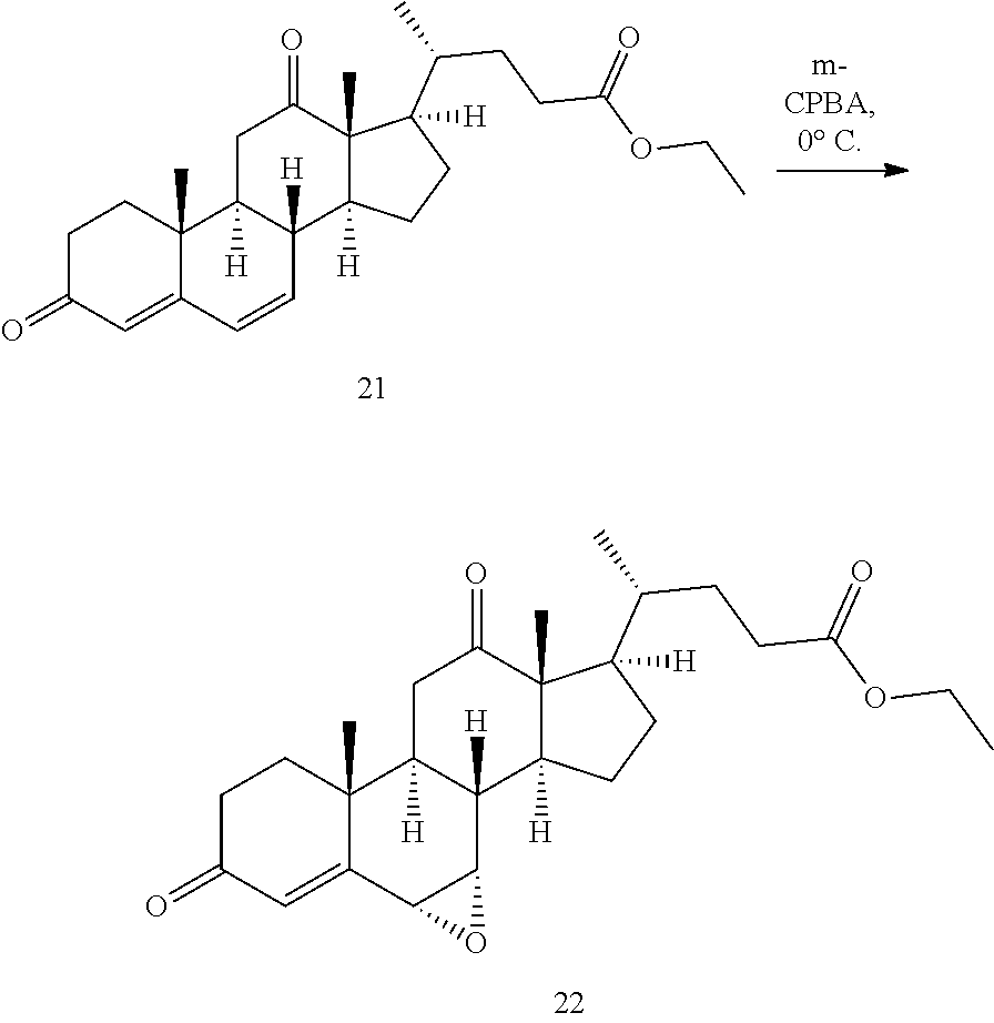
C1C(=O)C=C2C(C)(C1)C1([H])C([H])(C=C2)C2([H])C(C)(C(=O)C1)C([H])(C(CCC(OCC)=O)C)CC2.C1C(=O)C=C2C(C)(C1)C1([H])C([H])(C3C2O3)C2([H])C(C)(C(=O)C1)C(C(CCC(OCC)=O)C)([H])CC2
